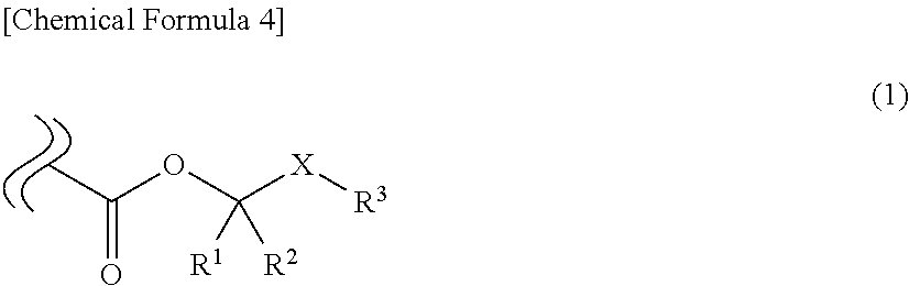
CC(OC([X][R3])([R1])[R2])=O
